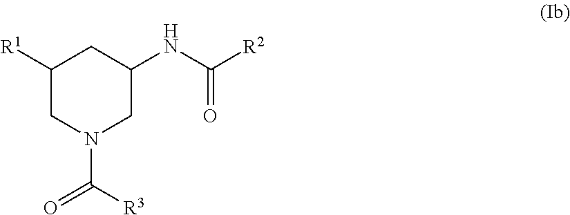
C1([R1])CN(C([R3])=O)CC(NC([R2])=O)C1
